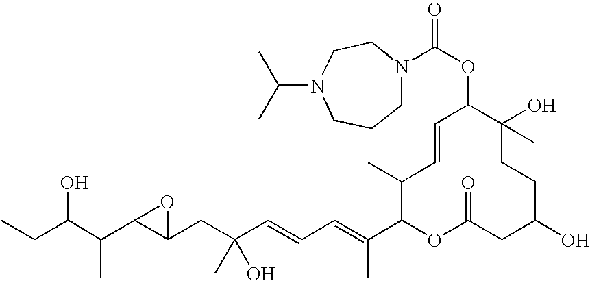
CCC(C(C1C(CC(C=CC=C(C2OC(=O)CC(O)CCC(O)(C)C(OC(=O)N3CCCN(C(C)C)CC3)C=CC2C)C)(O)C)O1)C)O
